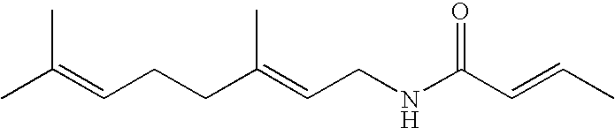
C(=CCCC(=CCNC(C=CC)=O)C)(C)C
